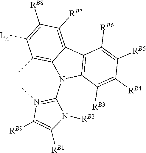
C1(N2C3=C(C4=C([RB7])C([RB8])=C([LA])C(C)=C24)C([RB6])=C([RB5])C([RB4])=C3[RB3])=N(C)C([RB9])=C([RB1])N1[RB2]
